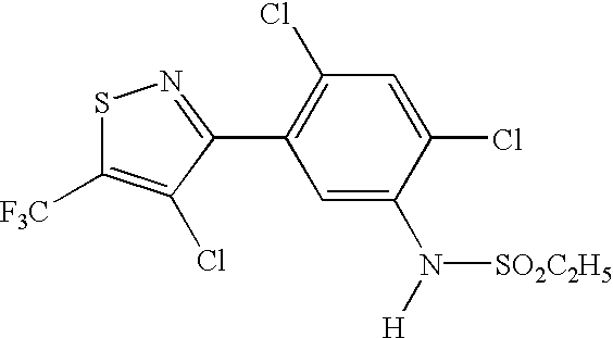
C1(C2=NSC([F3C])=C2Cl)=C(Cl)C=C(Cl)C(N([H])[SO2C2H5])=C1
